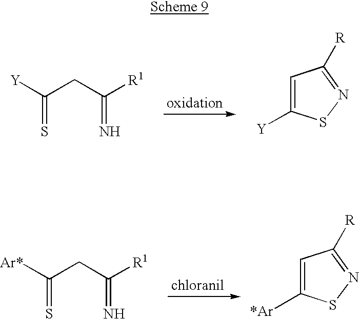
[Y]C(CC([R1])=N)=S.N1=C([R])C=C([Y])S1.[Ar*]C(CC([R1])=N)=S.N1=C([R])C=C([Ar*])S1
